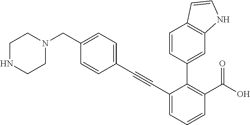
C1=CC(C#CC2=CC=CC(C(=O)O)=C2C2=CC3=C(C=CN3)C=C2)=CC=C1CN1CCNCC1
